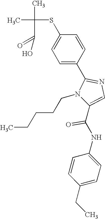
CC(C)(SC1=CC=C(C2=NC=C(C(NC3=CC=C(CC)C=C3)=O)N2CCCCC)C=C1)C(=O)O
